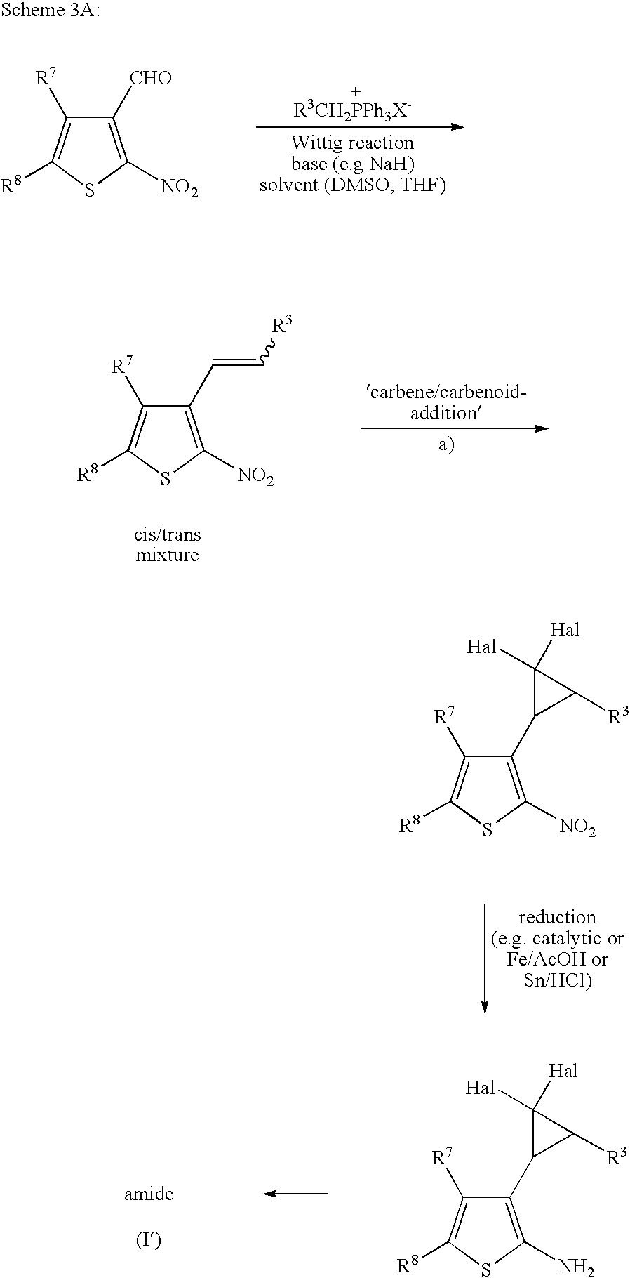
C1(C=C[R3])=C([NO2])SC([R8])=C1[R7].C1(C2C([R3])C2([Hal])[Hal])=C([NO2])SC([R8])=C1[R7].C1([CHO])=C([NO2])SC([R8])=C1[R7].C1(C2C([R3])C2([Hal])[Hal])=C(N)SC([R8])=C1[R7]
